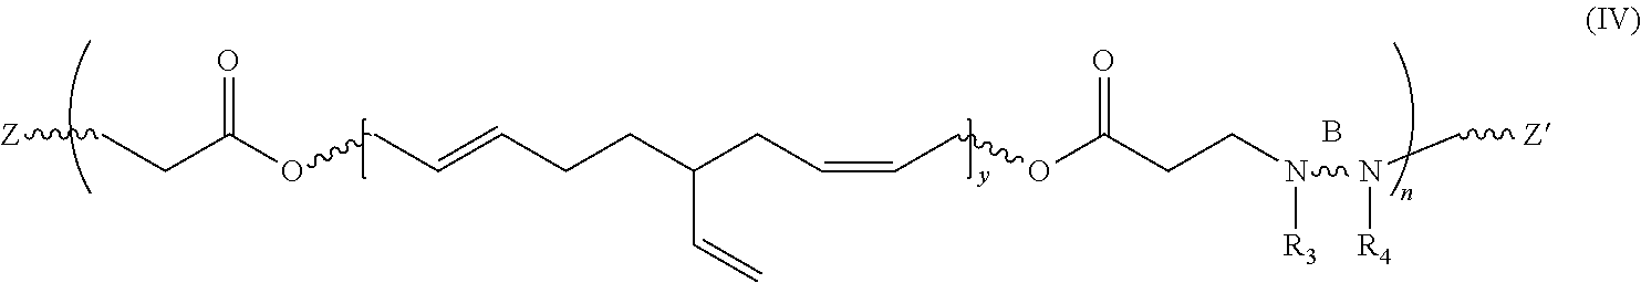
[Z]CCC(OCC=CCCC(CC=CCOC(CCN([R3])N(C[Z])[R4])=O)C=C)=O.B
